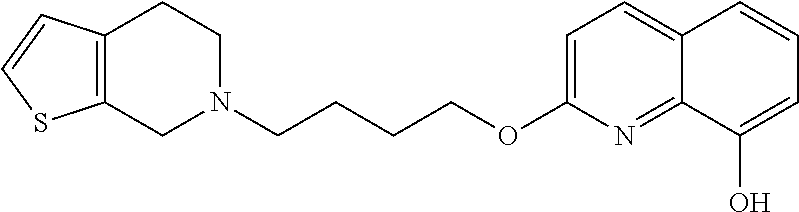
C12=C(CCN(CCCCOC3=CC=C4C(=N3)C(O)=CC=C4)C1)C=CS2
